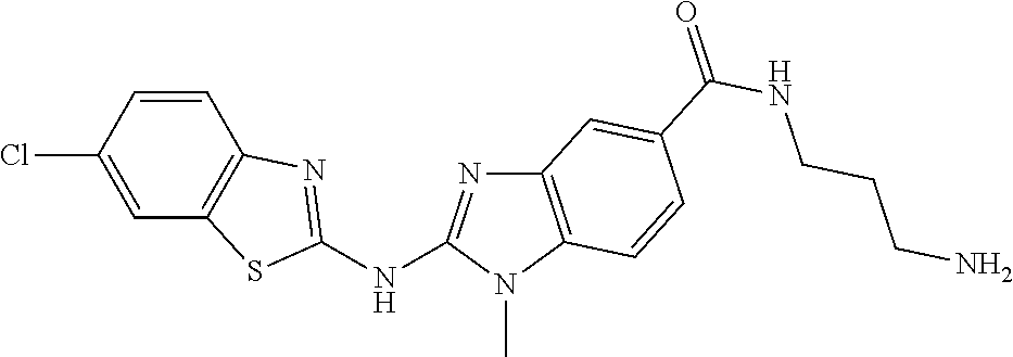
ClC1=CC2=C(C=C1)N=C(NC1=NC3=C(N1C)C=CC(C(NCCCN)=O)=C3)S2
